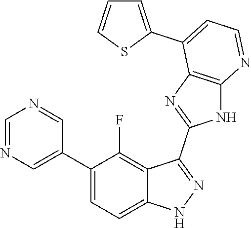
C1=NC=C(C2=CC=C3C(=C2F)C(C2=NC4=C(N2)N=CC=C4C2=CC=CS2)=NN3)C=N1
